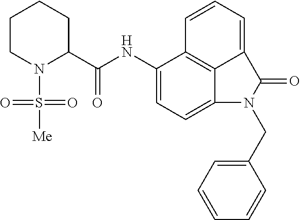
C1(NC(C2CCCCN2S(=O)([Me])=O)=O)=CC=C2C3=C1C=CC=C3C(=O)N2CC1=CC=CC=C1
